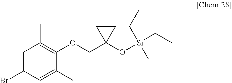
C1=C(Br)C=C(C)C(OCC2(O[Si](CC)(CC)CC)CC2)=C1C
